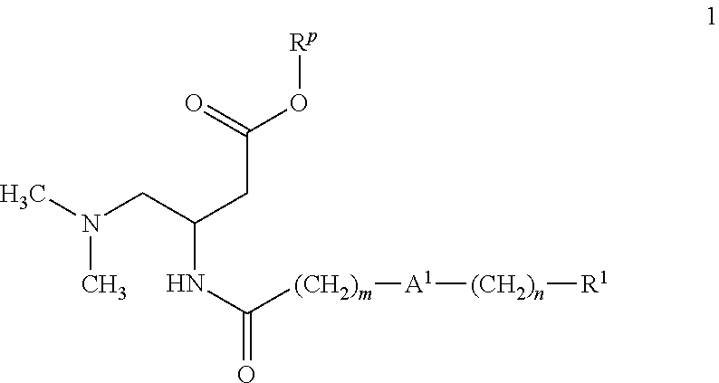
CN(CC(CC(O[Rp])=O)NC(=O)[(CH2)m][A1][(CH2)n][R1])C
